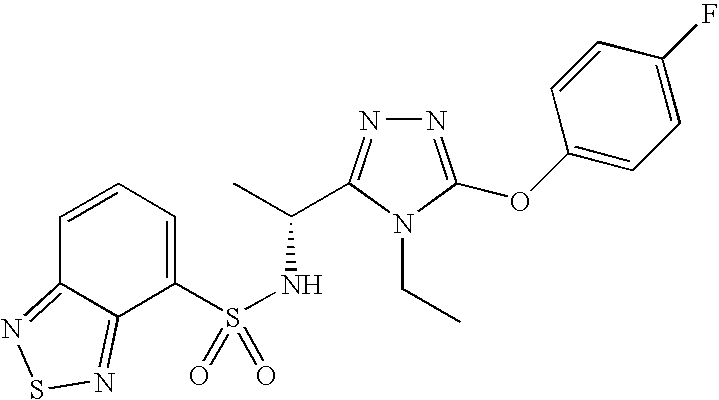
N1=C(OC2=CC=C(F)C=C2)N(CC)C(C(C)NS(=O)(C2=CC=CC3=NSN=C23)=O)=N1
